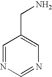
C1=NC=NC=C1CN
